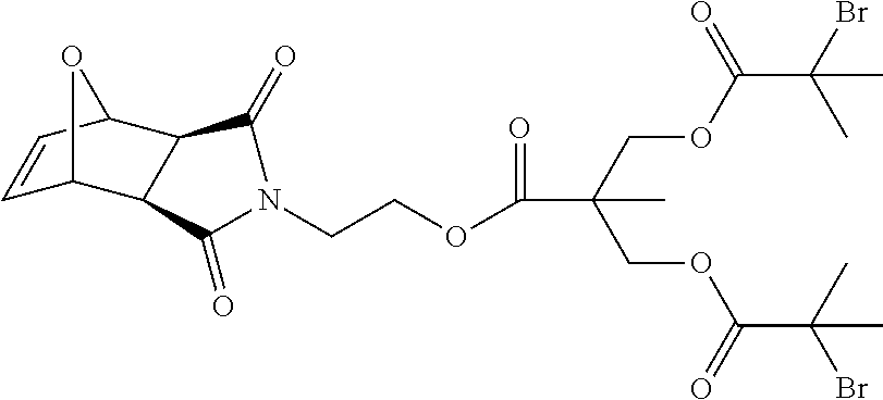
C1=CC2C(C(C)=O)C(C(NCCOC(C(COC(C(C)(C)Br)=O)(COC(C(C)(C)Br)=O)C)=O)=O)C1O2
